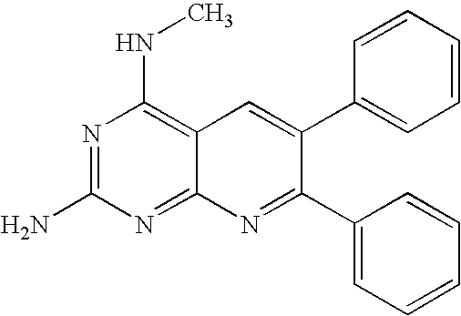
C12=NC(N)=NC(NC)=C1C=C(C1=CC=CC=C1)C(C1=CC=CC=C1)=N2
